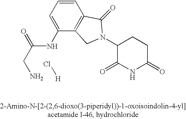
C(NC1=CC=CC2=C1CN(C1C(=O)NC(=O)CC1)C2=O)(CN)=O.Cl[H]
